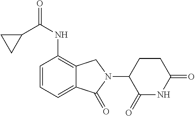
C1=CC=C2C(=C1NC(=O)C1CC1)CN(C1C(=O)NC(=O)CC1)C2=O
